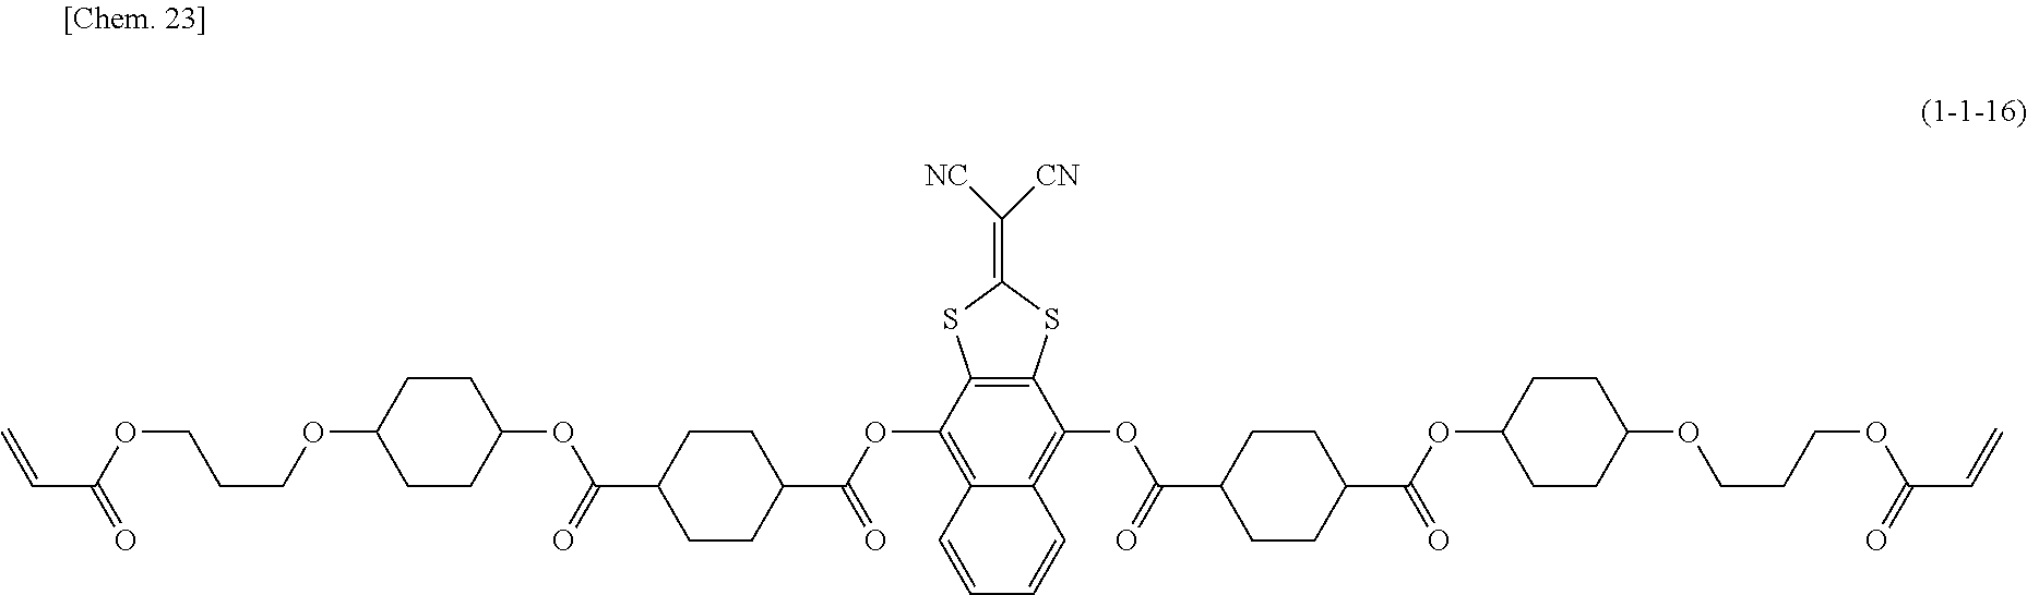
C1=CC2=C(OC(=O)C3CCC(C(OC4CCC(OCCCOC(=O)C=C)CC4)=O)CC3)C3=C(C(OC(=O)C4CCC(C(OC5CCC(OCCCOC(C=C)=O)CC5)=O)CC4)=C2C=C1)SC(=C([CN])[NC])S3
